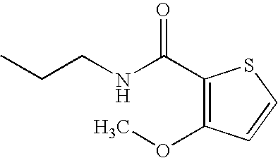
C(NCCC)(C1=C(OC)C=CS1)=O
